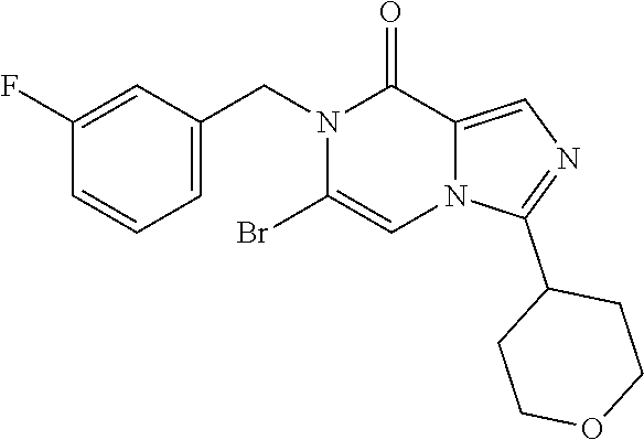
C1=C(CN2C(Br)=CN3C(=CN=C3C3CCOCC3)C2=O)C=C(F)C=C1
